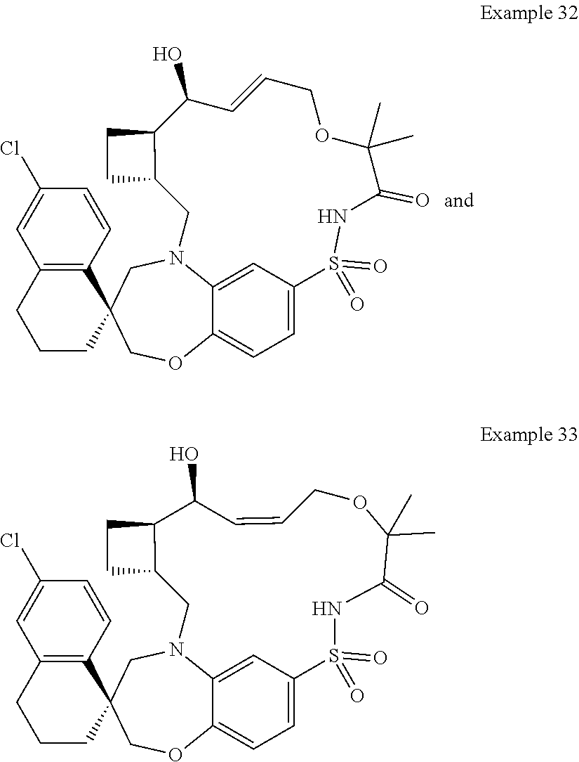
C12=CC3=CC=C1OCC1(CN2CC2C(C(O)C=CCOC(C)(C)C(=O)NS3(=O)=O)CC2)C2=C(CCC1)C=C(Cl)C=C2.C12=CC3=CC=C1OCC1(CN2CC2C(CC2)C(O)C=CCOC(C)(C)C(=O)NS3(=O)=O)C2=C(CCC1)C=C(Cl)C=C2
